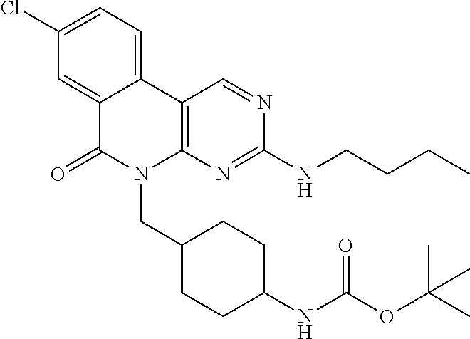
C12=CC(Cl)=CC=C1C1=C(N(CC3CCC(NC(OC(C)(C)C)=O)CC3)C2=O)N=C(NCCCC)N=C1
